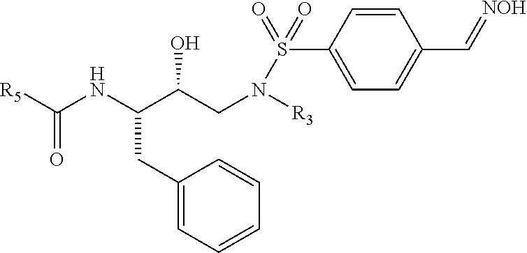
[R5]C(=O)NC(CC1=CC=CC=C1)C(O)CN([R3])S(C1=CC=C(C=[NOH])C=C1)(=O)=O
